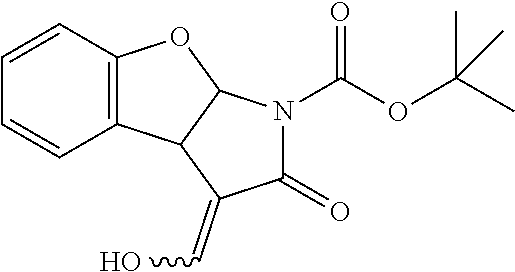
C12=C(C=CC=C1)OC1C2C(=CO)C(=O)N1C(OC(C)(C)C)=O
